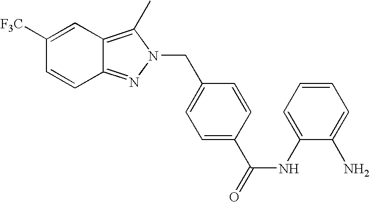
C1=CC2=NN(CC3=CC=C(C(NC4=CC=CC=C4N)=O)C=C3)C(C)=C2C=C1[F3C]
